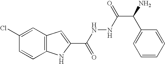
C12=C(C=C(Cl)C=C1)C=C(C(NNC(=O)C(C1=CC=CC=C1)N)=O)N2
